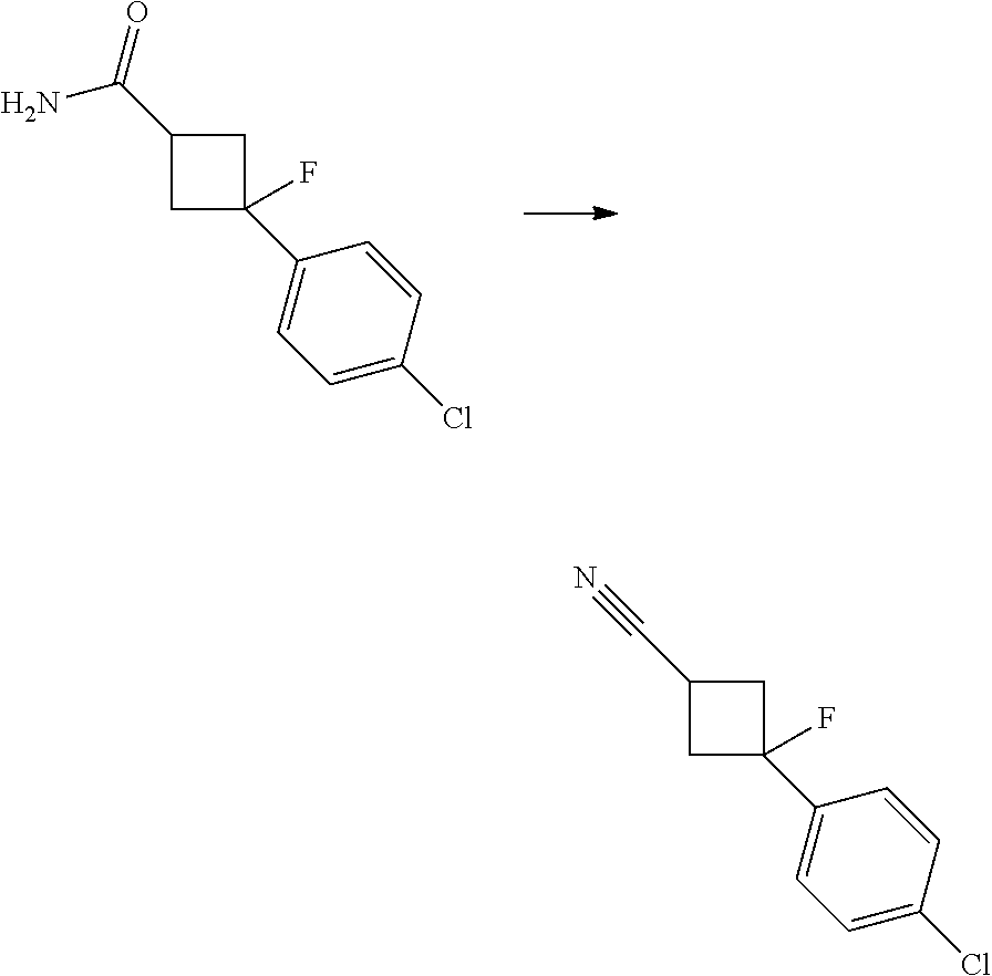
C1C(C2=CC=C(Cl)C=C2)(F)CC1C(=O)N.C1C(C2=CC=C(Cl)C=C2)(F)CC1C#N
